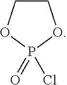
C1COP(=O)(Cl)O1
